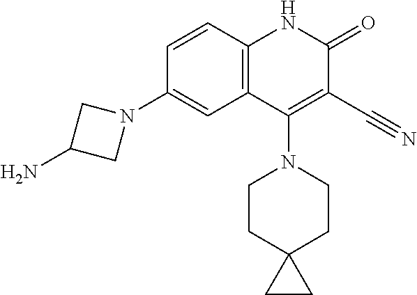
C1=CC2=C(C=C1N1CC(N)C1)C(N1CCC3(CC1)CC3)=C(C#N)C(=O)N2
